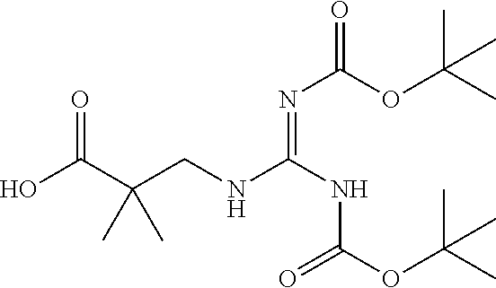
OC(C(CNC(NC(OC(C)(C)C)=O)=NC(OC(C)(C)C)=O)(C)C)=O
